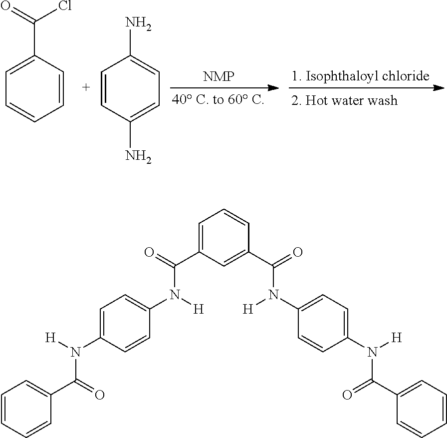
C1=CC(C(=O)Cl)=CC=C1.C1=CC(N)=CC=C1N.C1=C(C(N([H])C2=CC=C(N([H])C(=O)C3=CC=CC=C3)C=C2)=O)C=C(C(N(C2=CC=C(N([H])C(C3=CC=CC=C3)=O)C=C2)[H])=O)C=C1
